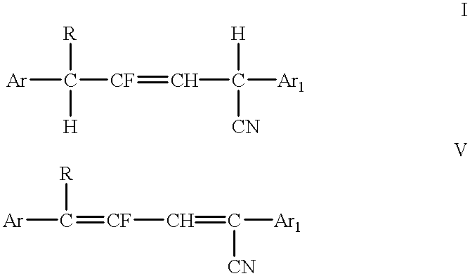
[Ar]C([CF]=CC([CN])([Ar1])[H])([R])[H].[Ar]C(=[CF]C=C([CN])[Ar1])[R]
